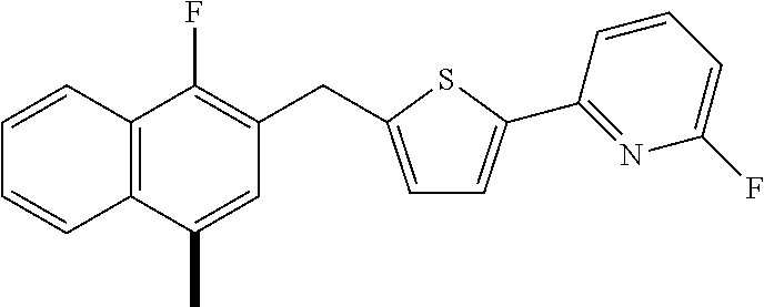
C12=C(C(C)=CC(CC3=CC=C(C4=NC(F)=CC=C4)S3)=C1F)C=CC=C2
